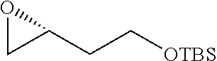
O1CC1CC[OTBS]
